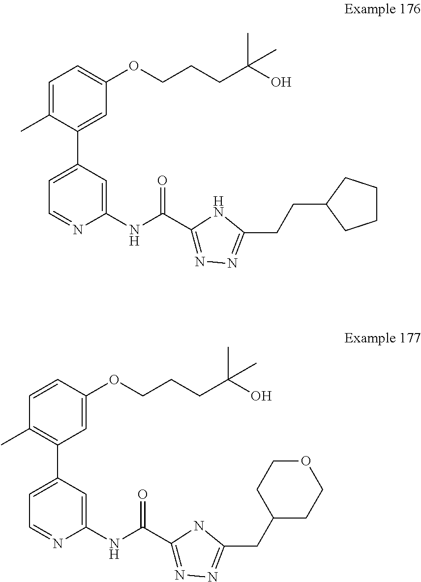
C1(C2=CC=NC(NC(C3=NN=C(CCC4CCCC4)N3)=O)=C2)=CC(OCCCC(C)(C)O)=CC=C1C.C1(C2=CC=NC(NC(C3=NN=C(CC4CCOCC4)N3)=O)=C2)=C(C)C=CC(OCCCC(C)(C)O)=C1
